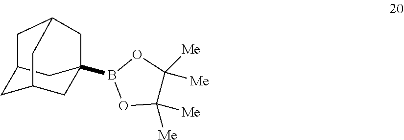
C12CC3CC(B4OC([Me])([Me])C([Me])([Me])O4)(C1)CC(C2)C3
